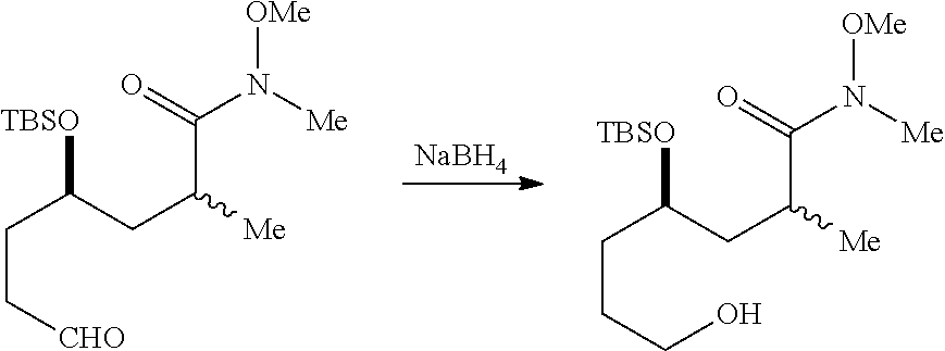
[NaBH4].C(C(CC([Me])C(=O)N([Me])[OMe])[TBSO])C[CHO].C(C(CC([Me])C(=O)N([Me])[OMe])[TBSO])CCO
